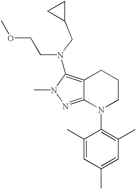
C12=C(N(CCOC)CC3CC3)N(C)N=C1N(C1=C(C)C=C(C)C=C1C)CCC2
